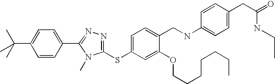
C1=CC(C2=NN=C(SC3=CC=C(CNC4=CC=C(CC(=O)NCC)C=C4)C(OCCCCCCC)=C3)N2C)=CC=C1C(C)(C)C
